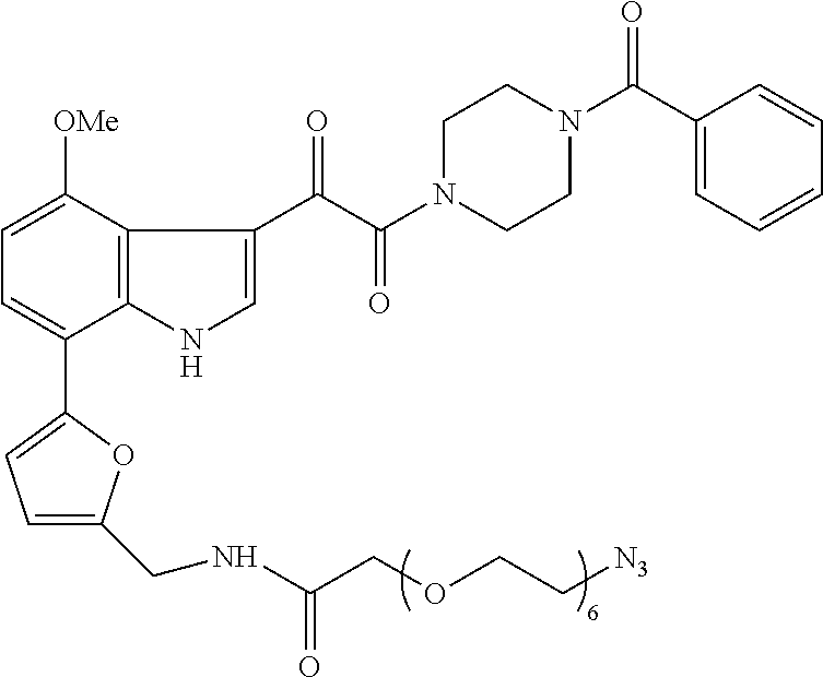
C1=C(CNC(COCC[N3])=O)OC(C2=CC=C([OMe])C3=C2NC=C3C(C(N2CCN(C(C3=CC=CC=C3)=O)CC2)=O)=O)=C1
